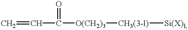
C=CC([O(CH2)3][CH3(3-l)][Si(X)l])=O
